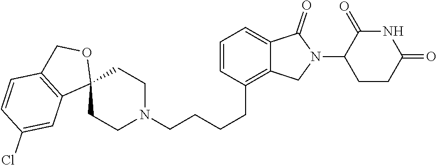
N1C(=O)C(N2C(=O)C3=CC=CC(CCCCN4CCC5(CC4)OCC4=C5C=C(Cl)C=C4)=C3C2)CCC1=O
